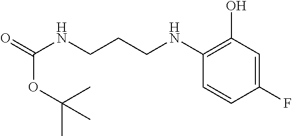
C(NCCCNC1=C(O)C=C(F)C=C1)(=O)OC(C)(C)C
